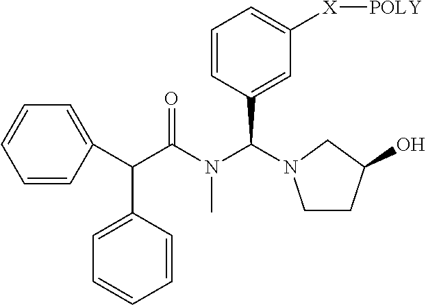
C1=CC(C(C(N(C(C2=CC([X][POLY])=CC=C2)N2CC(O)CC2)C)=O)C2=CC=CC=C2)=CC=C1
